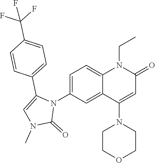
N1(C2=CC=C3C(=C2)C(N2CCOCC2)=CC(=O)N3CC)C(C2=CC=C(C(F)(F)F)C=C2)=CN(C)C1=O
